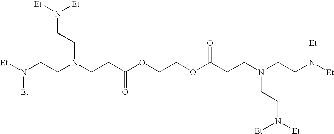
N(CCC(OCCOC(CCN(CCN([Et])[Et])CCN([Et])[Et])=O)=O)(CCN([Et])[Et])CCN([Et])[Et]
